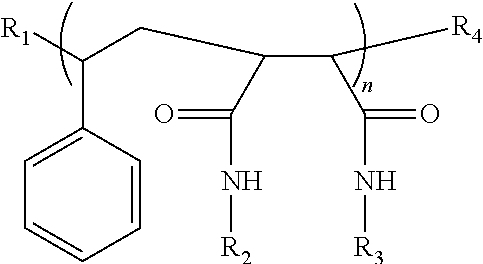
[R1]C(CC(C(=O)N[R2])C(C(=O)N[R3])[R4])C1=CC=CC=C1
